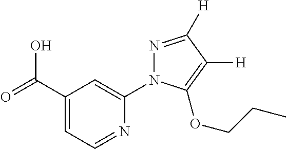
C1(C(=O)O)=CC=NC(N2N=C([H])C([H])=C2OCCC)=C1
